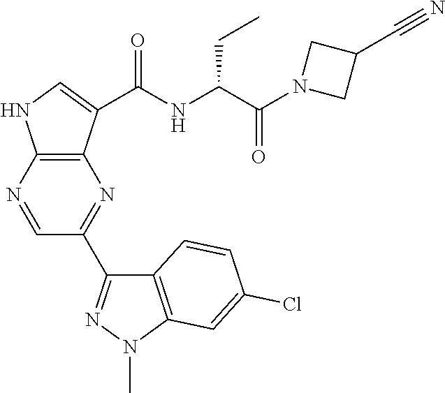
C12=C(N=CC(C3=NN(C)C4=C3C=CC(Cl)=C4)=N1)NC=C2C(NC(C(N1CC(C#N)C1)=O)CC)=O
